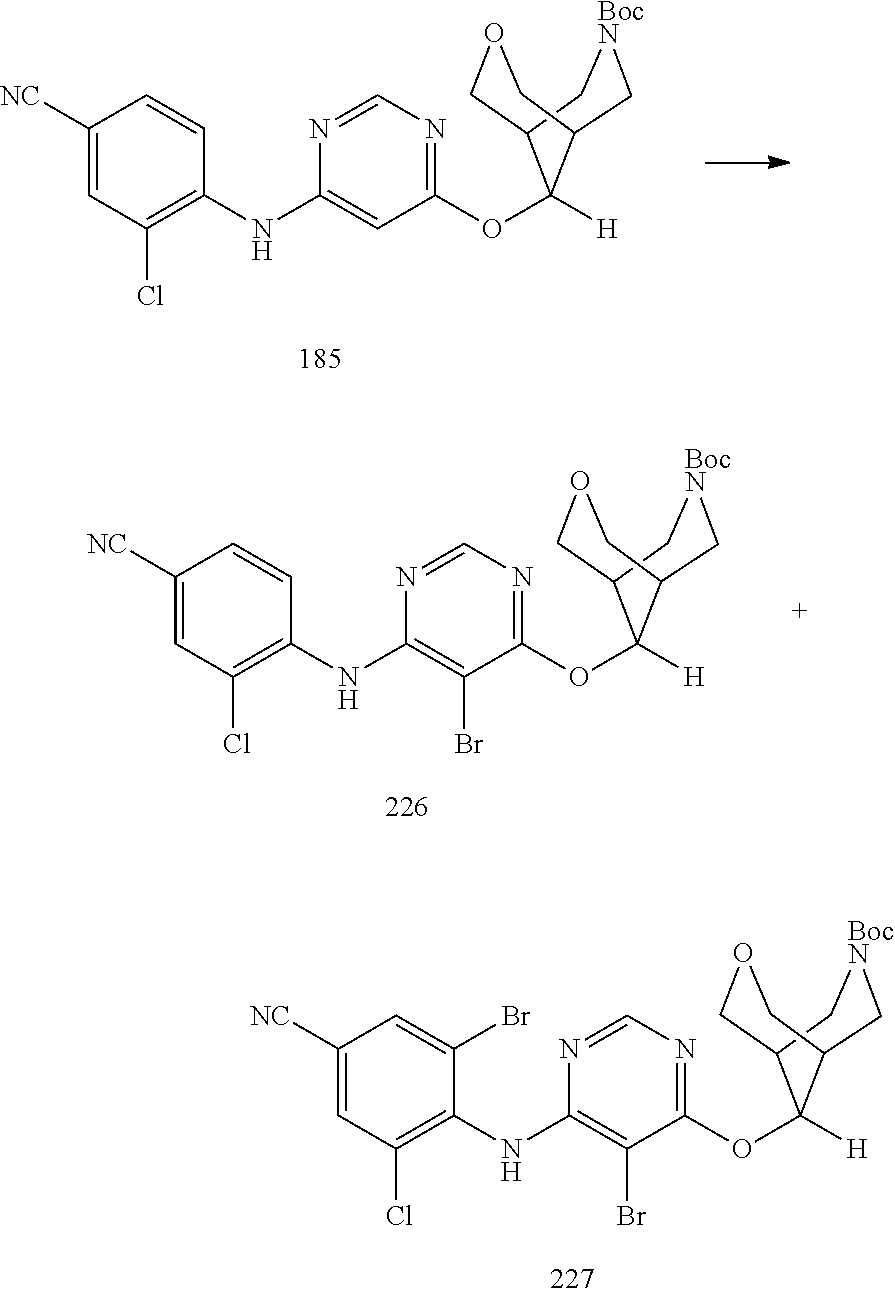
C1(OC2([H])C3COCC2C[BocN]C3)=NC=NC(NC2=C(Cl)C=C([NC])C=C2)=C1.C1(OC2([H])C3COCC2C[BocN]C3)=NC=NC(NC2=C(Cl)C=C([NC])C=C2)=C1Br.C1(OC2([H])C3COCC2C[BocN]C3)=NC=NC(NC2=C(Cl)C=C([NC])C=C2Br)=C1Br
